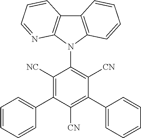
C12=C(N(C3=C([CN])C(C4=CC=CC=C4)=C([CN])C(C4=CC=CC=C4)=C3[NC])C3=C1C=CC=N3)C=CC=C2
